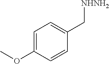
COC1=CC=C(C[NHNH2])C=C1
